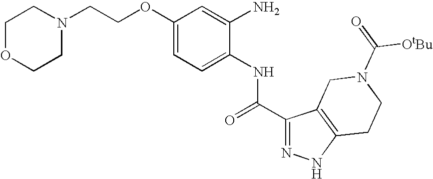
C1OCCN(CCOC2=CC=C(NC(=O)C3=N[N H]C4=C3CN(C([OtBu])=O)CC4)C(N)=C2)C1
